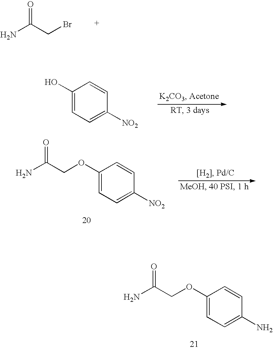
NC(CBr)=O.C1(O)=CC=C([NO2])C=C1.C1(OCC(N)=O)=CC=C([NO2])C=C1.C1(OCC(N)=O)=CC=C(N)C=C1
